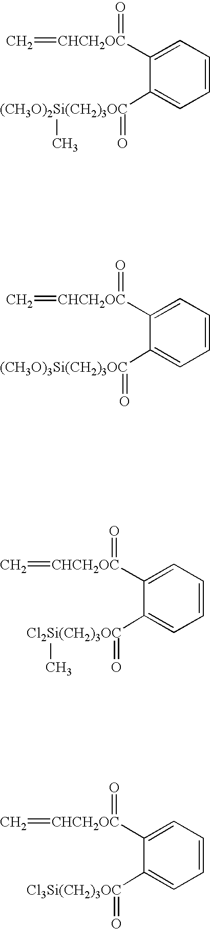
C=[CHCH2OC](=O)C1=CC=CC=C1[(CH3O)2Si(CH2)3OC](=O)C.C=[CHCH2OC](=O)C1=CC=CC=C1[(CH3O)3Si(CH2)3OC]=O.C=[CHCH2OC](=O)C1=CC=CC=C1[Cl2Si(CH2)3OC](=O)C.C=[CHCH2OC](=O)C1=CC=CC=C1[Cl3Si(CH2)3OC]=O
